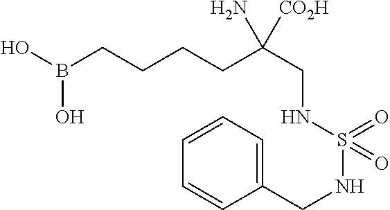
OB(CCCCC(CNS(NCC1=CC=CC=C1)(=O)=O)(N)[CO2H])O
